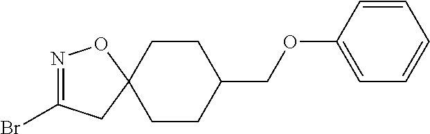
N1=C(Br)CC2(O1)CCC(COC1=CC=CC=C1)CC2
